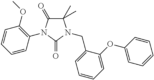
C1(C)(C)C(=O)N(C2=C(OC)C=CC=C2)C(=O)N1CC1=CC=CC=C1OC1=CC=CC=C1
